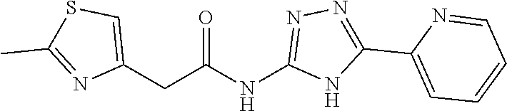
C(C(NC1=NN=C(C2=CC=CC=N2)N1)=O)C1=CSC(C)=N1
